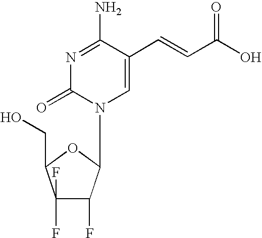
N1=C(N)C(C=CC(O)=O)=CN(C2C(F)C(F)(F)C(CO)O2)C1=O
